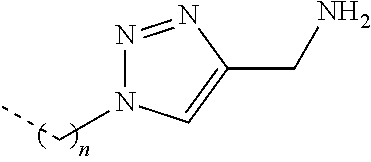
N1=NC(CN)=CN1CC
